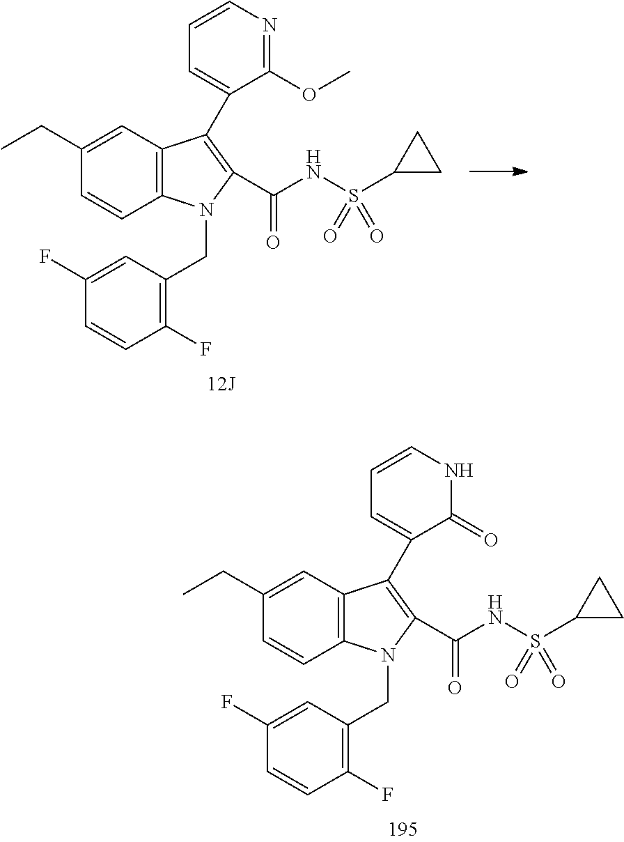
C12=C(C=C(CC)C=C1)C(C1=CC=CN=C1OC)=C(C(NS(C1CC1)(=O)=O)=O)N2CC1=C(F)C=CC(F)=C1.C12=C(C=C(CC)C=C1)C(C1=CC=CNC1=O)=C(C(NS(C1CC1)(=O)=O)=O)N2CC1=C(F)C=CC(F)=C1
